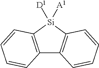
C12=C([Si]([D1])([A1])C3=C1C=CC=C3)C=CC=C2
